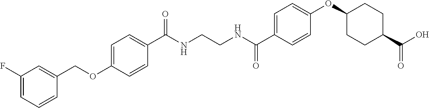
C1(F)=CC=CC(COC2=CC=C(C(NCCNC(C3=CC=C(OC4CCC(C(O)=O)CC4)C=C3)=O)=O)C=C2)=C1
